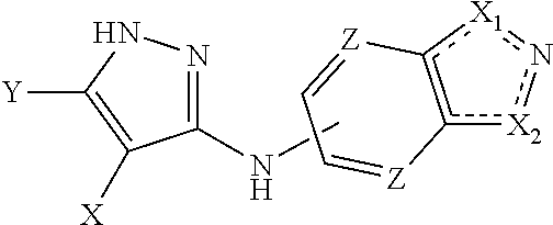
c12[X2]n[X1]c=1[Z]=CC=[Z]2.CNC1=NNC([Y])=C1[X]
